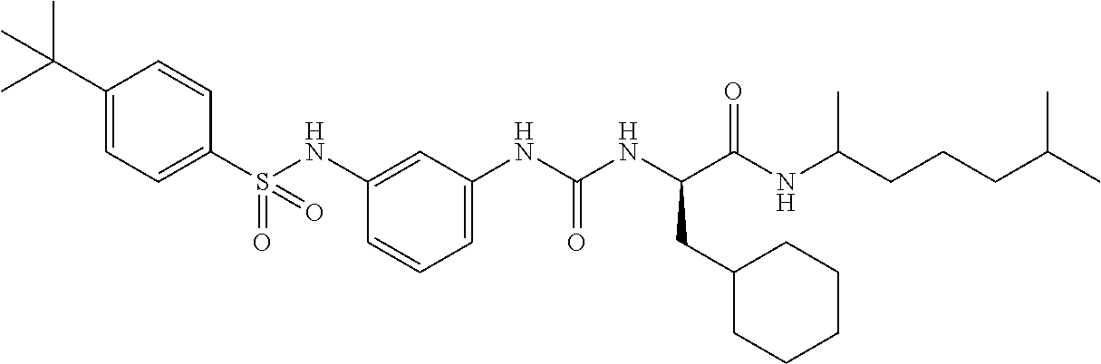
C1(S(NC2=CC(NC(NC(C(NC(CCCC(C)C)C)=O)CC3CCCCC3)=O)=CC=C2)(=O)=O)=CC=C(C(C)(C)C)C=C1
